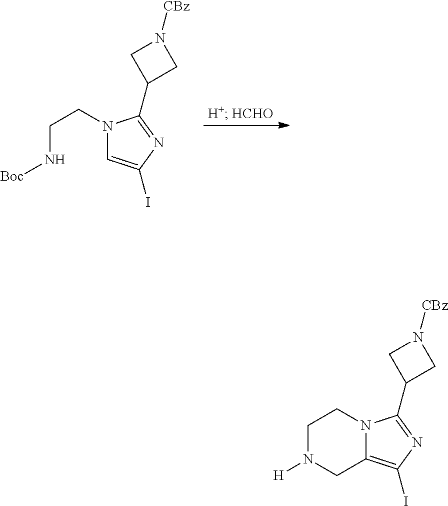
C1(C2=NC(I)=CN2CCN[Boc])CN([CBz])C1.C1(C2=NC(I)=C3N2CCN([H])C3)CN([CBz])C1
